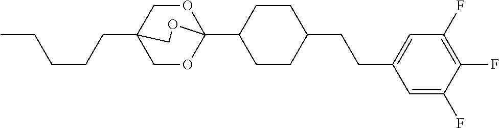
C(CCCC)C12COC(C3CCC(CCC4=CC(F)=C(F)C(F)=C4)CC3)(OC1)OC2
